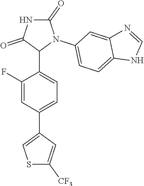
C1(F)=CC(C2=CSC([CF3])=C2)=CC=C1C1N(C2=CC=C3C(=C2)N=CN3)C(=O)NC1=O
